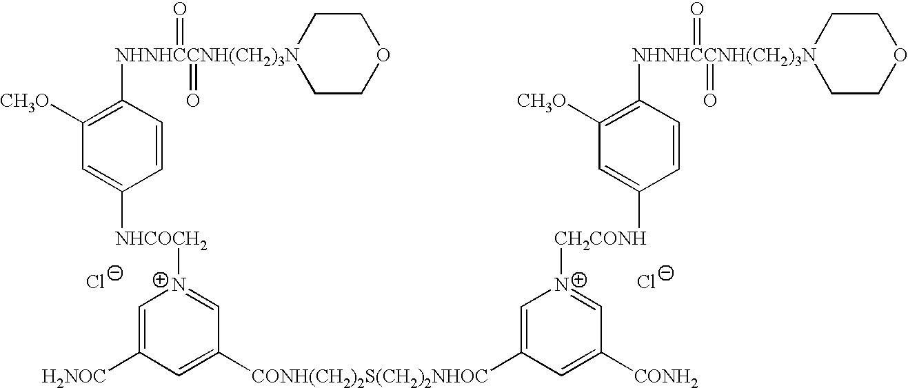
[Cl-].[NHNHCCNH(CH2)3N]1(C2=C([CH3O])C=C([NHCOCH2][N+]3=CC([CONH(CH2)2S(CH2)2NHOC]C4=C[N+]([CH2CONH]C5=CC([CH3O])=C([NHNHCCNH(CH2)3N]6(=O)(=O)CCOCC6)C=C5)=CC([CONH2])=C4)=CC([H2NOC])=C3)C=C2)(=O)(=O)CCOCC1.[Cl-]
